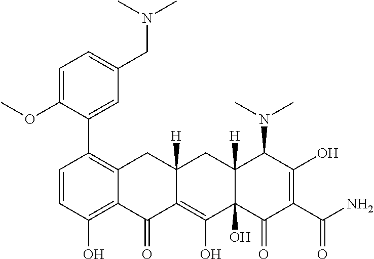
C1(=O)C2=C(O)C3(O)C([H])(CC2([H])CC2=C(C4=CC(CN(C)C)=CC=C4OC)C=CC(O)=C12)C(N(C)C)C(O)=C(C(=O)N)C3=O
